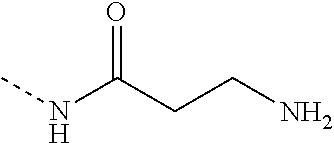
CNC(CCN)=O
